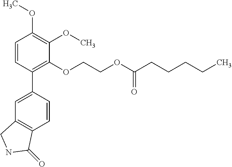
C1=CC(C2=CC3=C(C=C2)C(=O)NC3)=C(OCCOC(CCCCC)=O)C(OC)=C1OC
